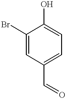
C1(C=O)=CC=C(O)C(Br)=C1
